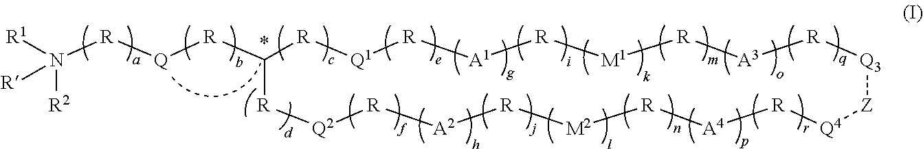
[R1]N([R][Q][R]C1[R][Q1][R][A1][R][M1][R][A3][R][Q3][Z][Q4][R][A4][R][M2][R][A2][R][Q2][R]1)([R2])[R]
